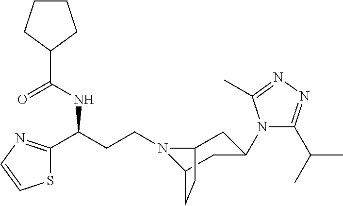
N1(CCC(C2=NC=CS2)NC(C2CCCC2)=O)C2CC(N3C(C(C)C)=NN=C3C)CC1CC2
